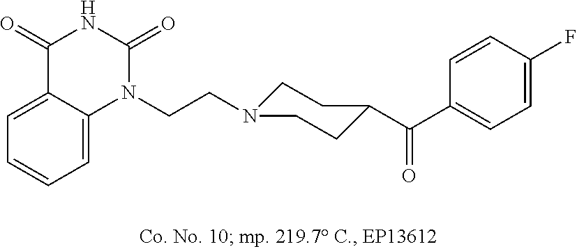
C1=C2C(=CC=C1)N(CCN1CCC(C(=O)C3=CC=C(F)C=C3)CC1)C(=O)NC2=O
